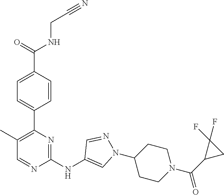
C(CNC(C1=CC=C(C2=C(C)C=NC(NC3=CN(C4CCN(C(=O)C5CC5(F)F)CC4)N=C3)=N2)C=C1)=O)#N
